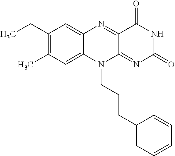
C1(CC)=C(C)C=C2C(=C1)N=C1C(=NC(=O)NC1=O)N2CCCC1=CC=CC=C1
